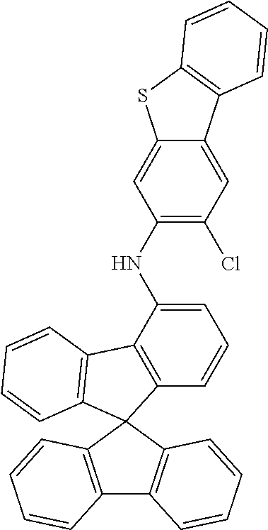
C1=C(NC2=C(Cl)C=C3C(=C2)SC2=C3C=CC=C2)C2=C(C=C1)C1(C3=C2C=CC=C3)C2=C(C3=C1C=CC=C3)C=CC=C2
